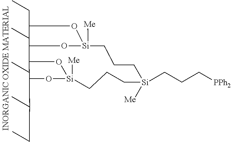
C12O[Si]([Me])(CCC[Si]([Me])(CCC[PPh2])CCC[Si]3([Me])OC(CCCC)C1O3)OC2CC
